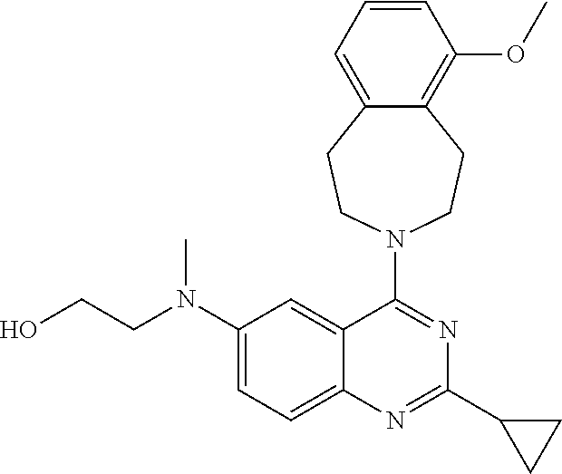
C(N(C1=CC=C2C(=C1)C(N1CCC3=C(OC)C=CC=C3CC1)=NC(C1CC1)=N2)C)CO
